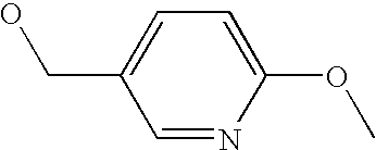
C1=NC(OC)=CC=C1CO
